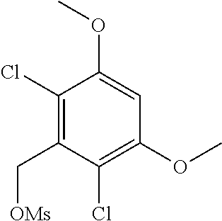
C1(Cl)=C(C[OMs])C(Cl)=C(OC)C=C1OC
